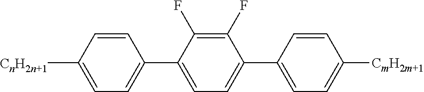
[CnH2n+1]C1=CC=C(C2=CC=C(C3=CC=C([CmH2m+1])C=C3)C(F)=C2F)C=C1
